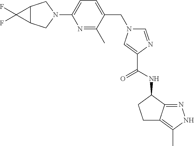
C1=C(N2CC3C(C2)C3(F)F)N=C(C)C(CN2C=NC(C(NC3CCC4=C(C)NN=C34)=O)=C2)=C1
